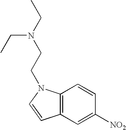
C1=C([NO2])C=CC2=C1C=CN2CCN(CC)CC
